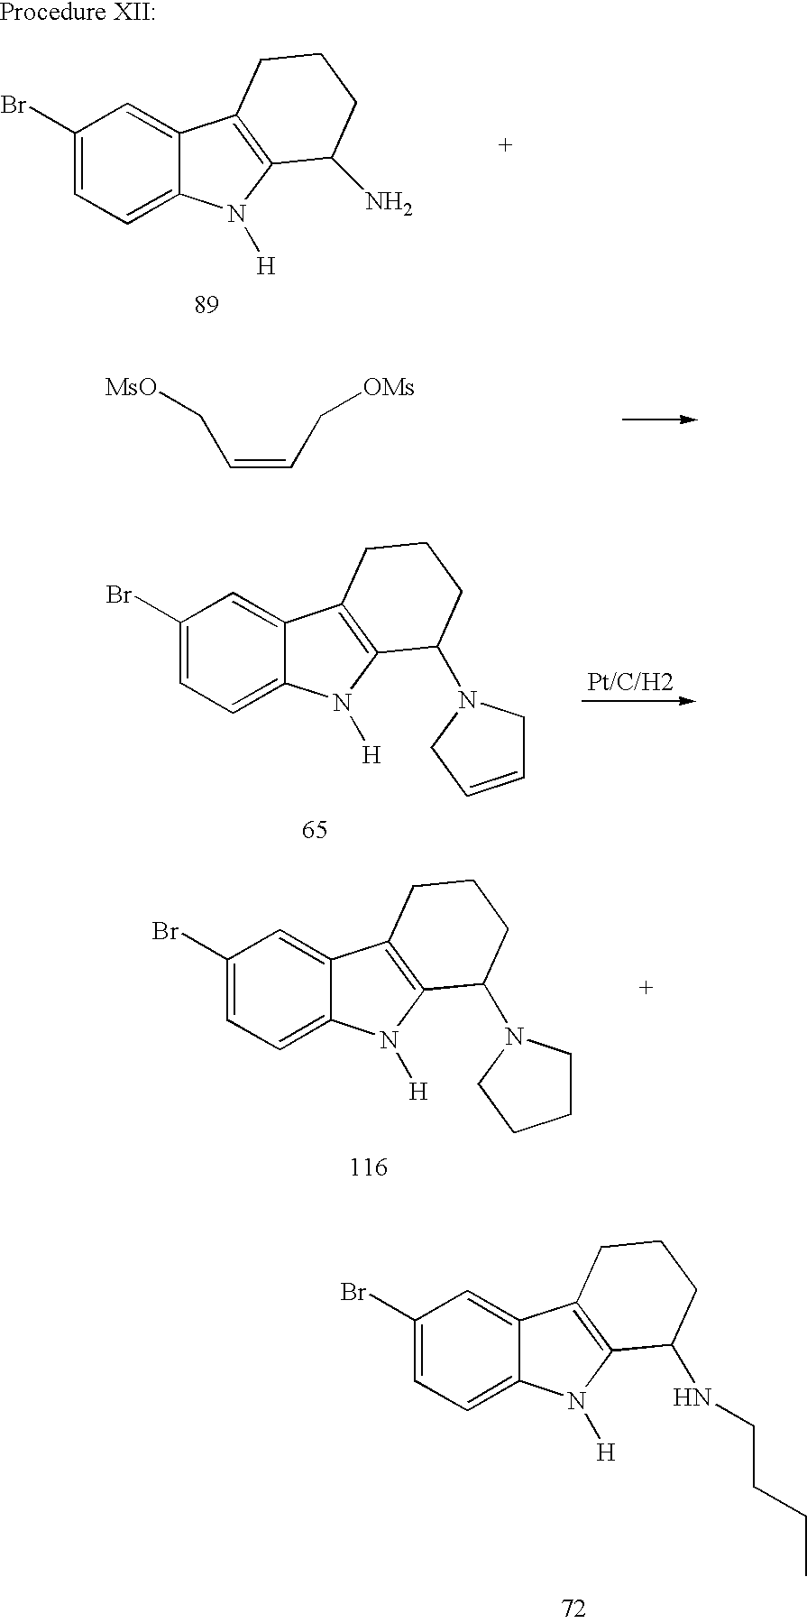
C1(Br)=CC=C2C(=C1)C1=C(N2[H])C(N)CCC1.C1(Br)=CC=C2C(=C1)C1=C(N2[H])C(NCCCC)CCC1.[MsO]CC=CC[OMs].C1(Br)=CC=C2C(=C1)C1=C(N2[H])C(N2CC=CC2)CCC1.C1(Br)=CC=C2C(=C1)C1=C(N2[H])C(N2CCCC2)CCC1
